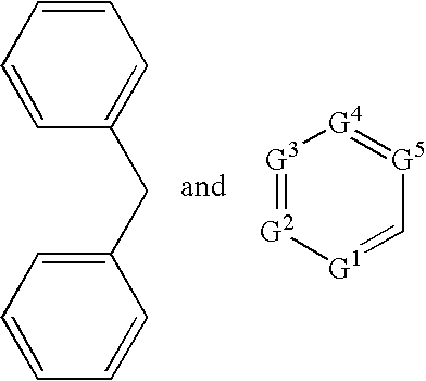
C1=CC(CC2=CC=CC=C2)=CC=C1.[G3]1=[G2][G1]=C[G5]=[G4]1
